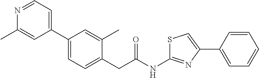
C1(C2=CC=C(CC(NC3=NC(C4=CC=CC=C4)=CS3)=O)C(C)=C2)=CC=NC(C)=C1
